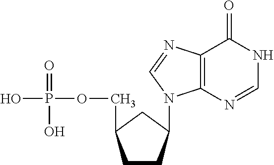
C1CC(N2C3=C(C(=O)NC=N3)N=C2)CC1COP(=O)(O)O
